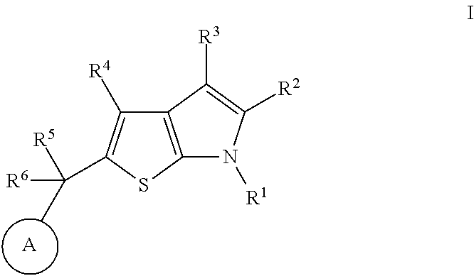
[A].C12=C(SC(C([R6])([R5])C)=C1[R4])N([R1])C([R2])=C2[R3]
